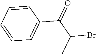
C1=CC(C(C(Br)C)=O)=CC=C1
